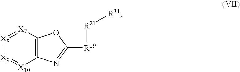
[X7]1=[X8][X9]=[X10]C2=C1OC([R19][R21][R31])=N2
